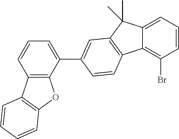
C12=C(C(C3=CC4=C(C5=C(Br)C=CC=C5C4(C)C)C=C3)=CC=C1)OC1=C2C=CC=C1
